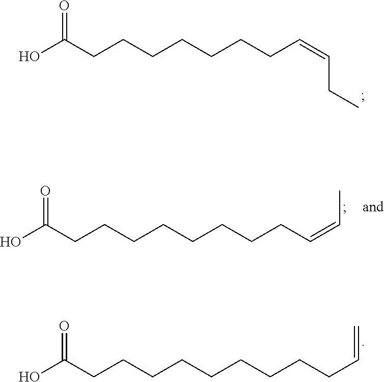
C(CCC=C)CCCCCCC(O)=O.C(CC=CCC)CCCCCC(O)=O.C(CC=CC)CCCCCCC(O)=O
